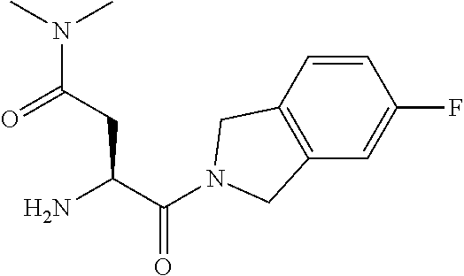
NC(C(N1CC2=C(C1)C=CC(F)=C2)=O)CC(N(C)C)=O
